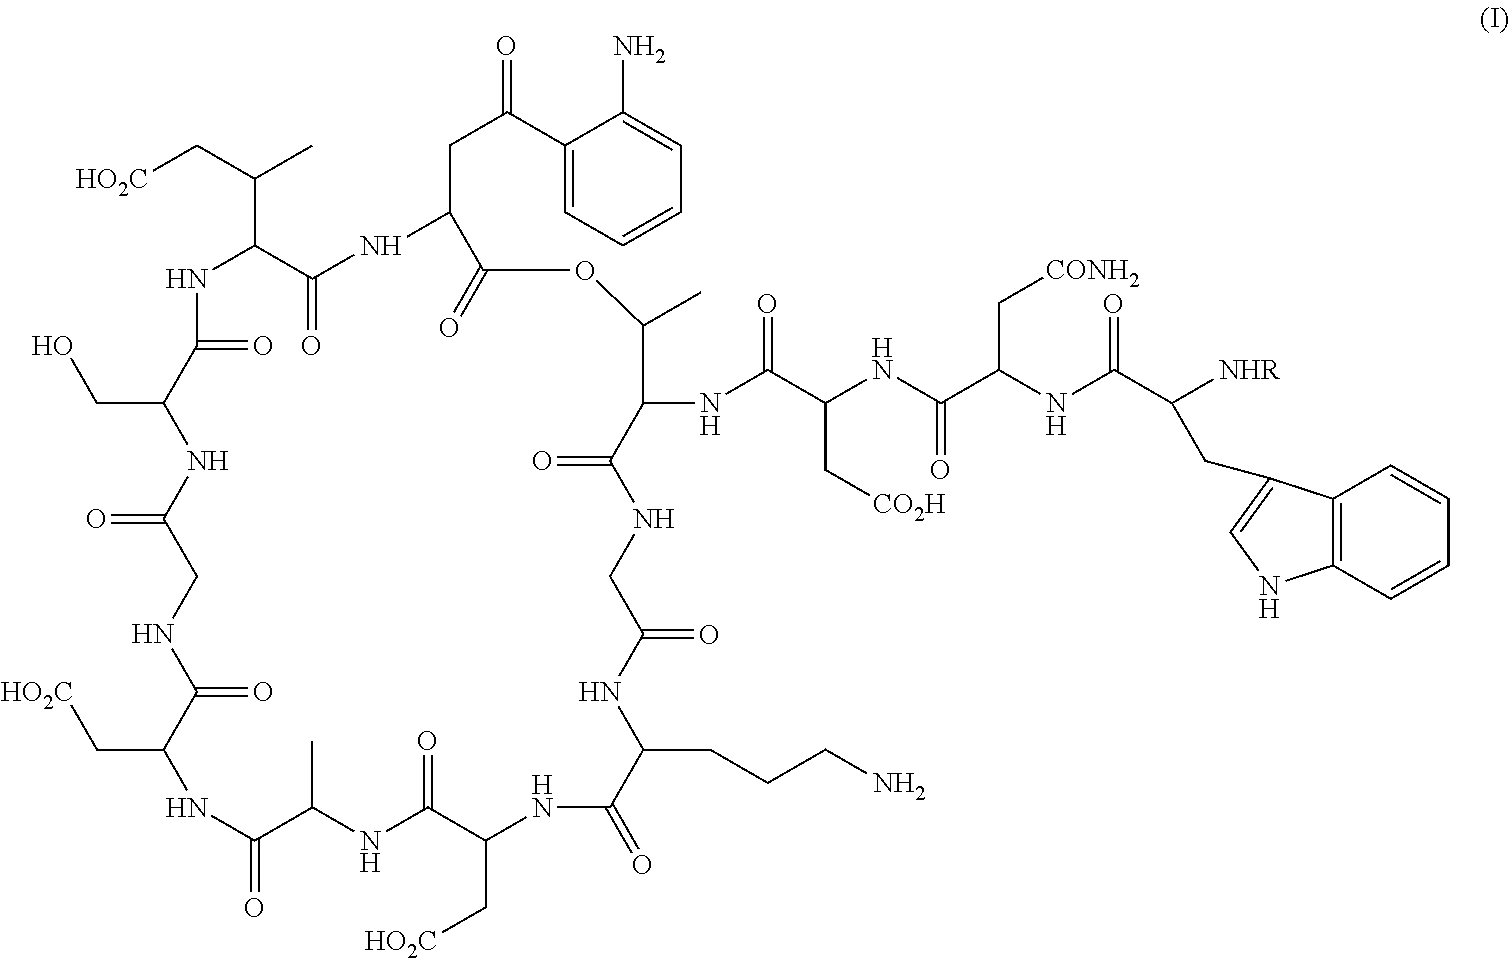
O=C1C(C(C)C[HO2C])NC(=O)C(CO)NC(=O)CNC(=O)C(C[HO2C])NC(=O)C(C)NC(=O)C(C[HO2C])NC(=O)C(CCCN)NC(=O)CNC(=O)C(NC(C(NC(C(NC(C(CC2=CNC3=C2C=CC=C3)[NHR])=O)C[CONH2])=O)C[CO2H])=O)C(C)OC(=O)C(CC(C2=CC=CC=C2N)=O)N1
